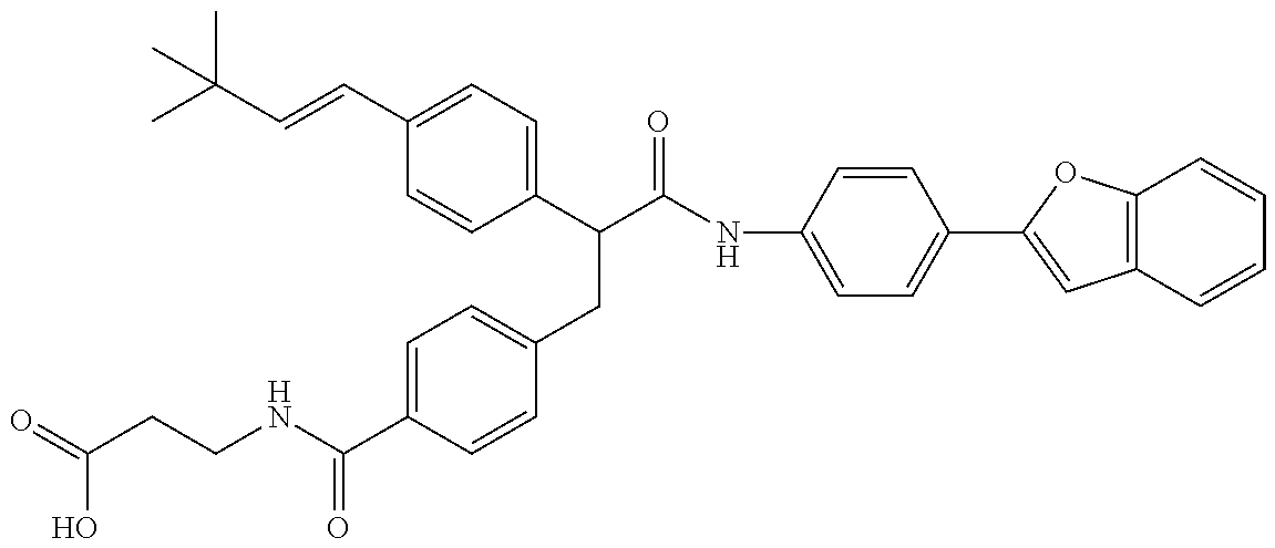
C1(C(NCCC(=O)O)=O)=CC=C(CC(C2=CC=C(C=CC(C)(C)C)C=C2)C(NC2=CC=C(C3=CC4=C(C=CC=C4)O3)C=C2)=O)C=C1
